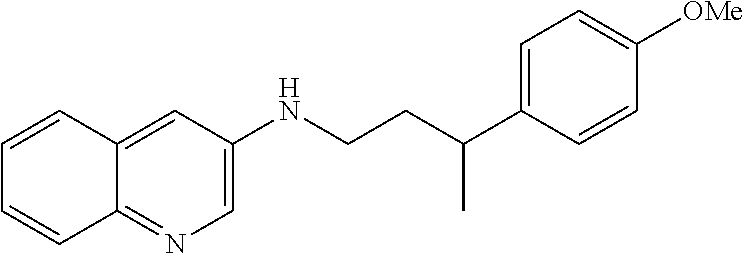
C1=C(NCCC(C2=CC=C([OMe])C=C2)C)C=C2C(=N1)C=CC=C2
